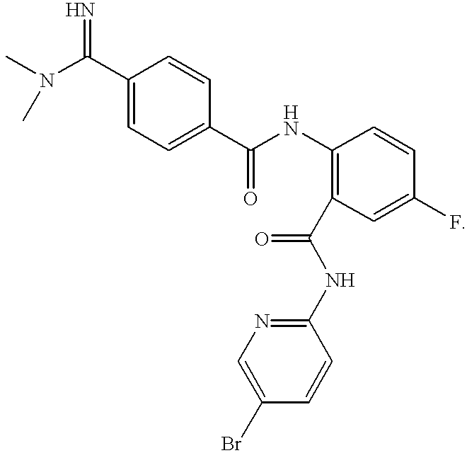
C1(C(N(C)C)=N)=CC=C(C(NC2=C(C(NC3=NC=C(Br)C=C3)=O)C=C(F)C=C2)=O)C=C1
